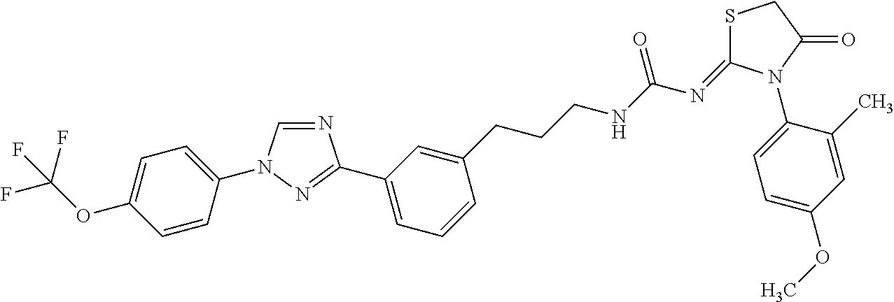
N1=CN(C2=CC=C(OC(F)(F)F)C=C2)N=C1C1=CC=CC(CCCNC(N=C2SCC(=O)N2C2=CC=C(OC)C=C2C)=O)=C1
